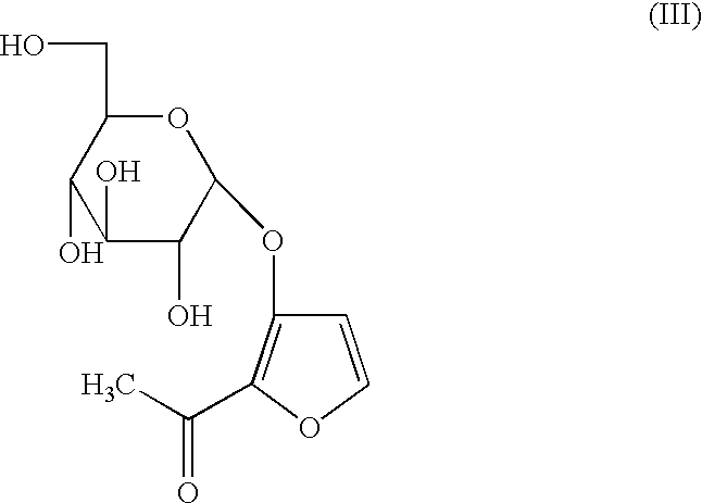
OC1C(O)C(O)C(OC2=C(C(C)=O)OC=C2)OC1CO
